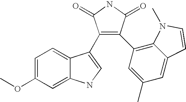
C1=C(OC)C=C2C(=C1)C(C1=C(C3=C4C(=CC(C)=C3)C=CN4C)C(=O)NC1=O)=CN2
